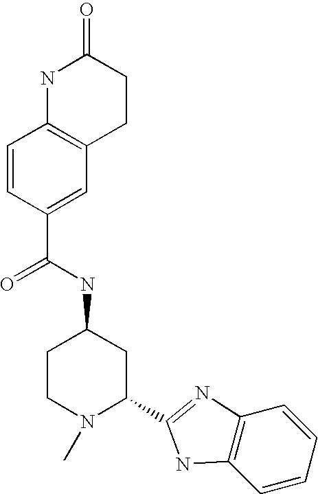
N1C2=C(CCC1=O)C=C(C(NC1CCN(C)C(C3=NC4=C(C=CC=C4)N3)C1)=O)C=C2
